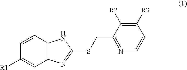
C12=C(C=CC([R1])=C1)NC(SCC1=NC=CC([R3])=C1[R2])=N2
